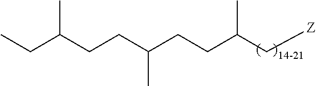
C(C(C[Z])C)CC(CCC(CC)C)C
